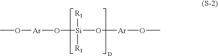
O([Si]([R1])([R1])O[Ar]OC)[Ar]OC
